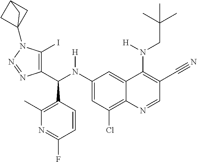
C1(N(C(C2=C(I)N(C34CC(C3)C4)N=N2)C2=C(C)N=C(F)C=C2)[H])=CC(Cl)=C2C(=C1)C(N(CC(C)(C)C)[H])=C(C#N)C=N2
